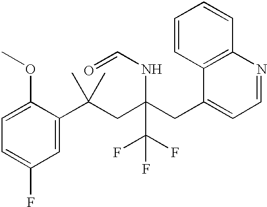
C1(C(CC(CC2=CC=NC3=C2C=CC=C3)(NC=O)C(F)(F)F)(C)C)=CC(F)=CC=C1OC
